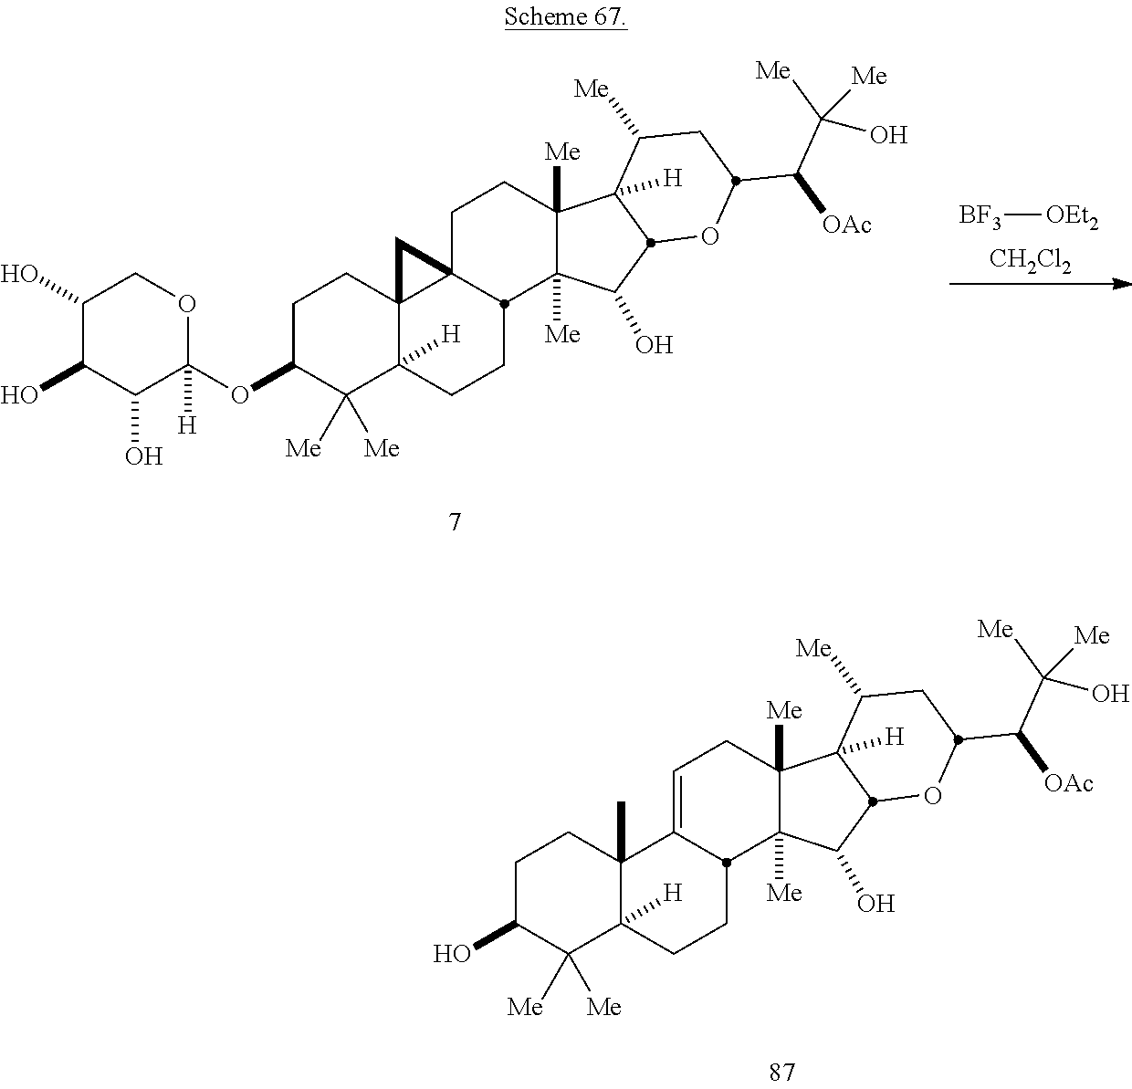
C1(O)C(O)C(O)C(OC2C([Me])([Me])C3([H])C4(CC2)C2(CCC5([Me])C([Me])(C(O)C6C5([H])C([Me])CC(C([OAc])C([Me])(O)[Me])O6)C2CC3)C4)([H])OC1.[BF3][OEt2].[CH2Cl2].OC1C([Me])([Me])C2([H])C(C)(CC1)C1=CCC3([Me])C([Me])(C1CC2)C(O)C1C3([H])C([Me])CC(C([OAc])C([Me])(O)[Me])O1
